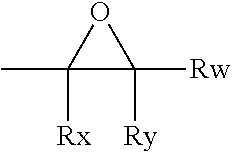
C1(C)([Rx])C([Rw])([Ry])O1
